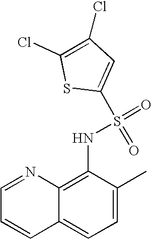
C1=NC2=C(NS(=O)(=O)C3=CC(Cl)=C(Cl)S3)C(C)=CC=C2C=C1
